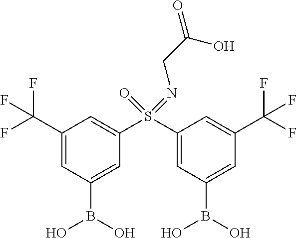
B(O)(C1=CC(C(F)(F)F)=CC(S(C2=CC(C(F)(F)F)=CC(B(O)O)=C2)(=O)=NCC(=O)O)=C1)O
